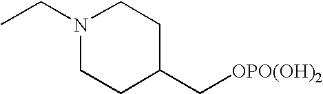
N1(CC)CCC(C[OPO(OH)2])CC1
